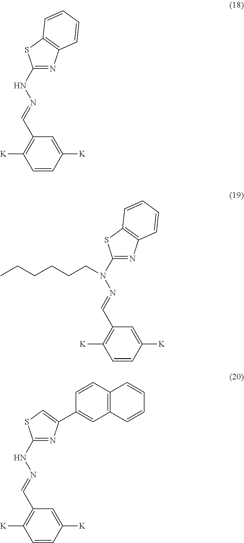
C1=CC([K])=CC(C=NNC2=NC3=C(S2)C=CC=C3)=C1[K].C1=CC([K])=CC(C=NN(C2=NC3=C(S2)C=CC=C3)CCCCCC)=C1[K].C1=CC([K])=CC(C=NNC2=NC(C3=CC4=C(C=C3)C=CC=C4)=CS2)=C1[K]
